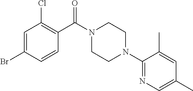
C1=C(Br)C=CC(C(N2CCN(C3=NC=C(C)C=C3C)CC2)=O)=C1Cl
